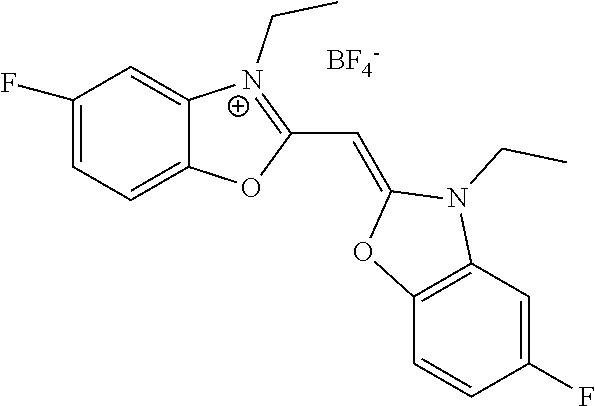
C1(F)=CC=C2C(=C1)[N+](CC)=C(C=C1OC3=C(N1CC)C=C(F)C=C3)O2.[BF4-]
